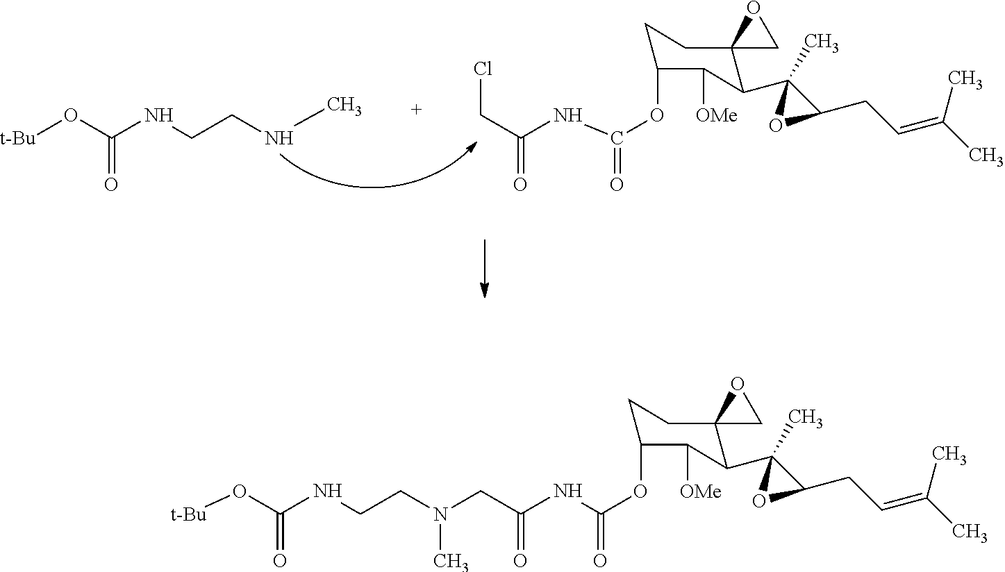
C1C(OC(NC(CCl)=O)=O)C([OMe])C(C2(C)C(CC=C(C)C)O2)C2(C1)CO2.[t-Bu]OC(NCCNC)=O.C1C(OC(NC(CN(CCNC(O[t-Bu])=O)C)=O)=O)C([OMe])C(C2(C)C(CC=C(C)C)O2)C2(C1)CO2
